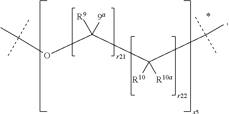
O(C(C(C(C)(C)C)([R10])[R10a])([R9])[9a])C(C)(C)C
